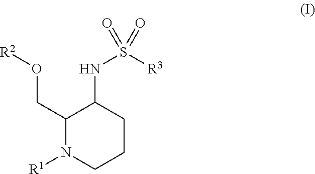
C1(CO[R2])N([R1])CCCC1NS([R3])(=O)=O
